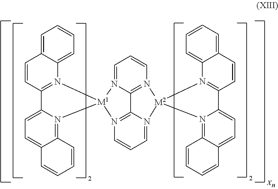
C12=N3C(=CC=C1C=CC=C2)C1=N(C2=CC=CC=C2C=C1)[M1]31N2=CC=CN3=C2C2=N1C=CC=N2[M2]31N2=C3C(=CC=C2C2=N1C1=CC=CC=C1C=C2)C=CC=C3
